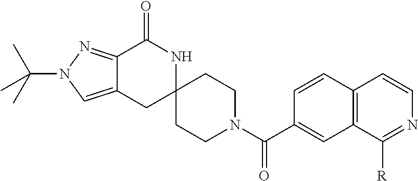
CC(C)(C)N1C=C2C(=N1)C(=O)NC1(C2)CCN(C(C2=CC3=C(C=C2)C=CN=C3[R])=O)CC1
